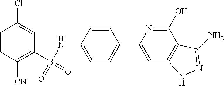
C1=CC([CN])=C(S(NC2=CC=C(C3=CC4=C(C(O)=N3)C(N)=NN4)C=C2)(=O)=O)C=C1Cl
